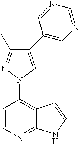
C1=CN=C2C(=C1N1C=C(C3=CN=CN=C3)C(C)=N1)C=CN2
